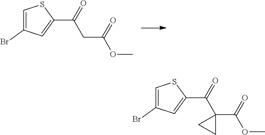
C1=C(Br)C=C(C(CC(OC)=O)=O)S1.C1=C(Br)C=C(C(C2(C(OC)=O)CC2)=O)S1
